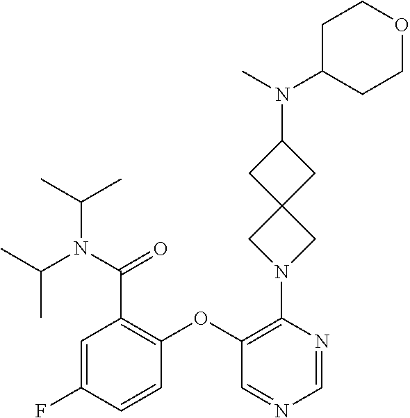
C1(OC2=C(C(N(C(C)C)C(C)C)=O)C=C(F)C=C2)=C(N2CC3(C2)CC(N(C)C2CCOCC2)C3)N=CN=C1
